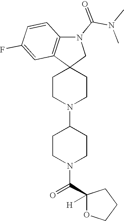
C1CN(C2CCN(C(C3([H])OCCC3)=O)CC2)CCC12CN(C(=O)N(C)C)C1=C2C=C(F)C=C1
